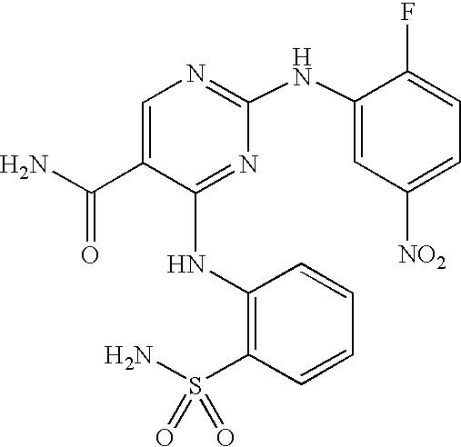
N(C1=NC(NC2=CC([NO2])=CC=C2F)=NC=C1C(N)=O)C1=C(S(N)(=O)=O)C=CC=C1
